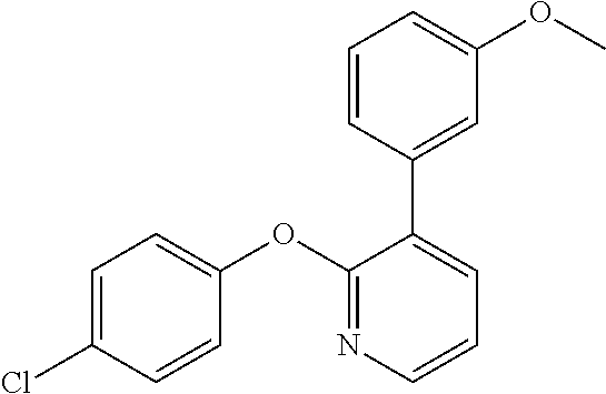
C1=C(Cl)C=CC(OC2=NC=CC=C2C2=CC(OC)=CC=C2)=C1
